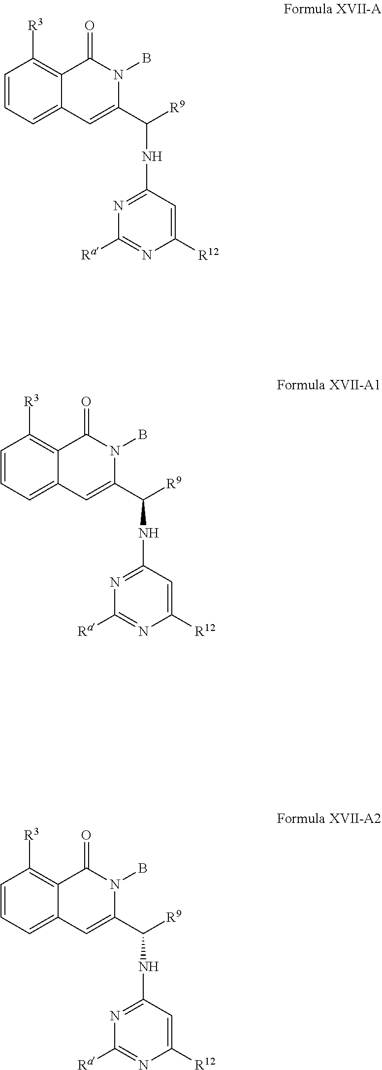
C1=CC=C2C(=C1[R3])C(=O)N(B)C(C([R9])NC1=NC([Ra])=NC([R12])=C1)=C2.C1=CC=C2C(=C1[R3])C(=O)N(B)C(C([R9])NC1=NC([Ra])=NC([R12])=C1)=C2.C1=CC=C2C(=C1[R3])C(=O)N(B)C(C([R9])NC1=NC([Ra])=NC([R12])=C1)=C2
